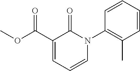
C1=CC=CC(C)=C1N1C(=O)C(C(OC)=O)=CC=C1
